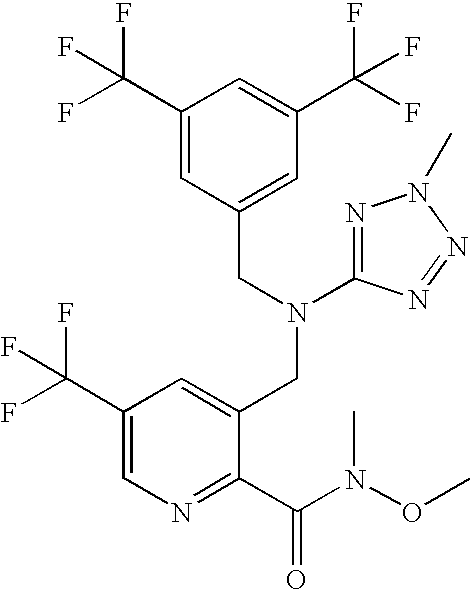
C1(C(F)(F)F)=CC(CN(CC2=CC(C(F)(F)F)=CN=C2C(N(OC)C)=O)C2=NN(C)N=N2)=CC(C(F)(F)F)=C1
